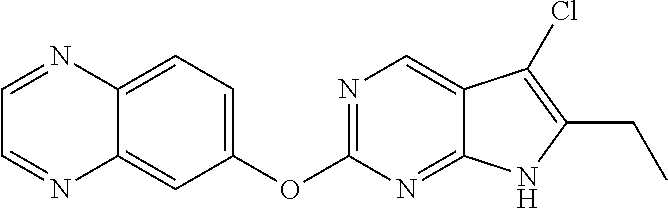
C1=NC2=CC=C(OC3=NC=C4C(=N3)NC(CC)=C4Cl)C=C2N=C1
